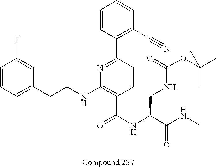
C1=C(CCNC2=C(C(NC(C(NC)=O)CNC(OC(C)(C)C)=O)=O)C=CC(C3=C(C#N)C=CC=C3)=N2)C=C(F)C=C1
